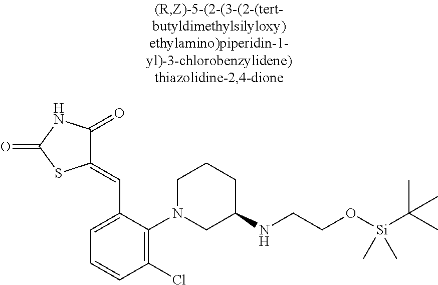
C1=C(C=C2C(=O)NC(=O)S2)C(N2CC(NCCO[Si](C(C)(C)C)(C)C)CCC2)=C(Cl)C=C1
